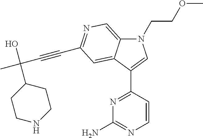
N1(CCOC)C2=CN=C(C#CC(C)(O)C3CCNCC3)C=C2C(C2=NC(N)=NC=C2)=C1
